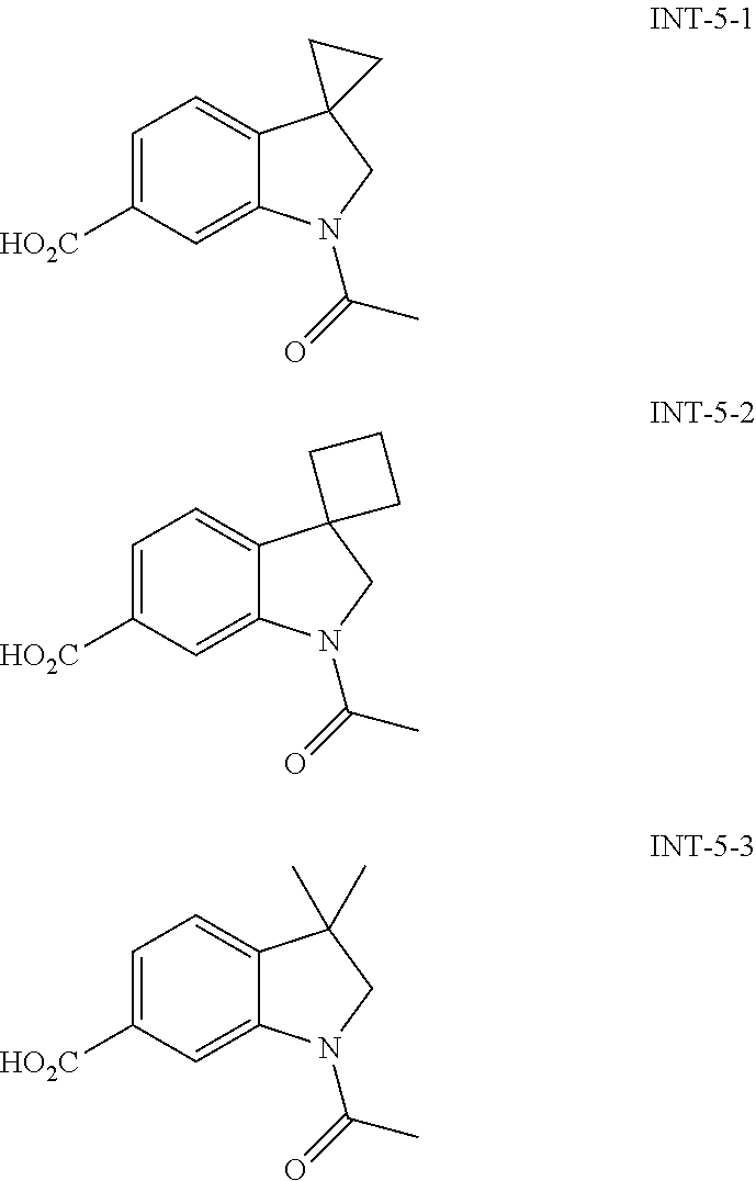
C1=C([HO2C])C=C2C(=C1)C1(CN2C(=O)C)CC1.C1=C([HO2C])C=C2C(=C1)C1(CN2C(=O)C)CCC1.C1=C([HO2C])C=C2C(=C1)C(C)(C)CN2C(=O)C
